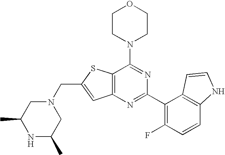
C12=C(N=C(C3=C(F)C=CC4=C3C=CN4)N=C1N1CCOCC1)C=C(CN1CC(C)NC(C)C1)S2
